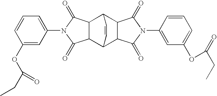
C1(OC(CC)=O)=CC(N2C(=O)C3C(C4C5C(C3C=C4)C(=O)N(C3=CC(OC(=O)CC)=CC=C3)C5=O)C2=O)=CC=C1
